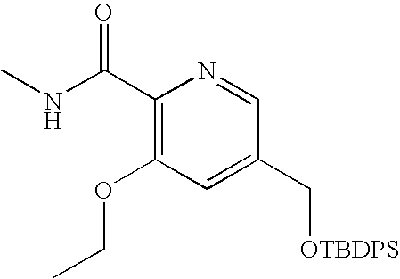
C1(C(NC)=O)=C(OCC)C=C(C[OTBDPS])C=N1
